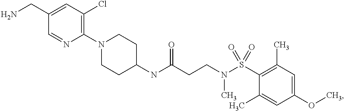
C1(N2CCC(NC(CCN(S(C3=C(C)C=C(OC)C=C3C)(=O)=O)C)=O)CC2)=C(Cl)C=C(CN)C=N1
